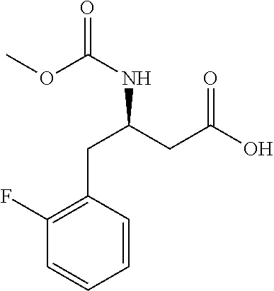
C1=CC(CC(NC(=O)OC)CC(O)=O)=C(F)C=C1
